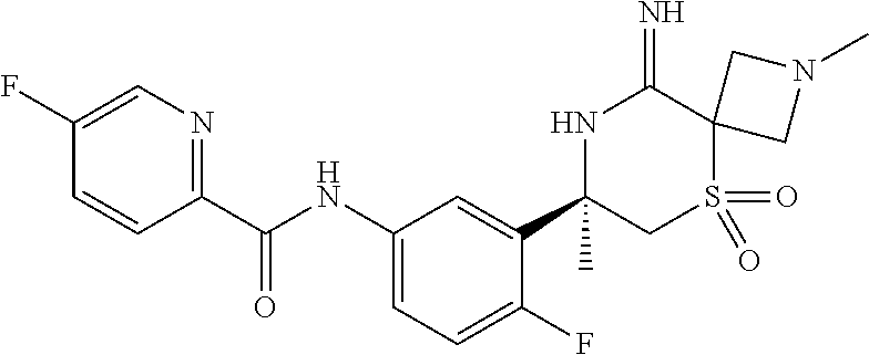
C1(C(NC2=CC=C(F)C(C3(C)CS(=O)(=O)C4(C(=N)N3)CN(C)C4)=C2)=O)=NC=C(F)C=C1
